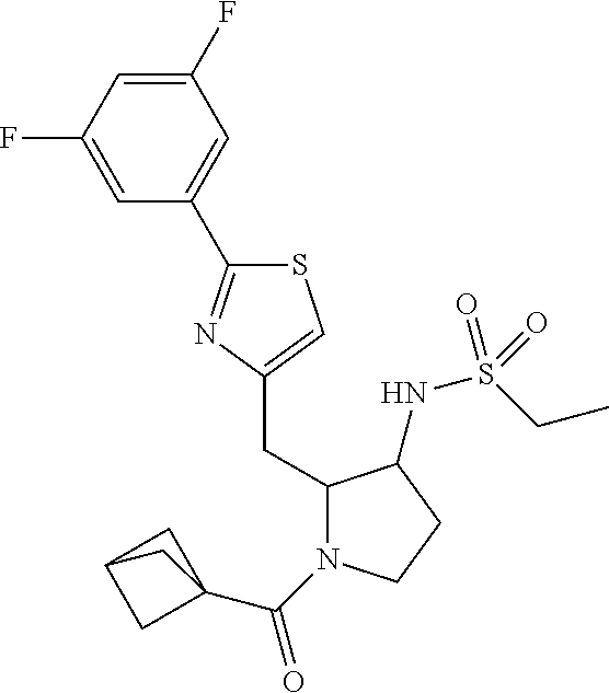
C1(CC2=CSC(C3=CC(F)=CC(F)=C3)=N2)N(C(=O)C23CC(C2)C3)CCC1NS(CC)(=O)=O
